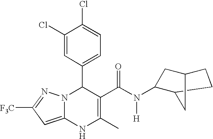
C1(Cl)=CC(C2N3C(=CC([F3C])=N3)NC(C)=C2C(N([H])C2CC3CCC2C3)=O)=CC=C1Cl
